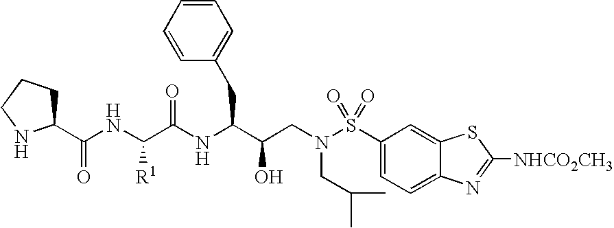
C1(C(NC(C(NC(C(CN(S(C2=CC=C3C(=C2)SC([NHCO2CH3])=N3)(=O)=O)CC(C)C)O)CC2=CC=CC=C2)=O)[R1])=O)CCCN1
